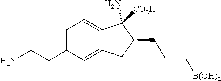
[B(OH)2]CCCC1C([CO2H])(N)C2=CC=C(CCN)C=C2C1
